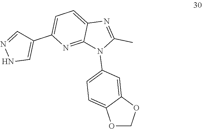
O1COC2=CC(N3C(C)=NC4=CC=C(C5=CNN=C5)N=C34)=CC=C12
